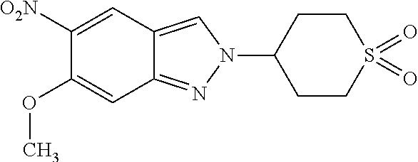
C12=CN(C3CCS(=O)(=O)CC3)N=C1C=C(OC)C([O2N])=C2
